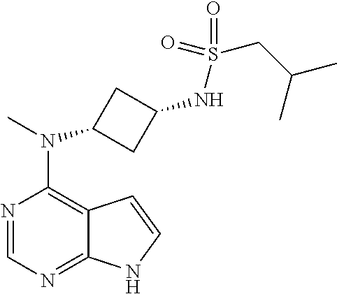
N1=CN=C2C(=C1N(C)C1CC(NS(CC(C)C)(=O)=O)C1)C=CN2
